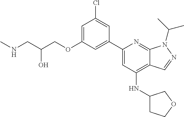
C(O)(CNC)COC1=CC(Cl)=CC(C2=CC(NC3CCOC3)=C3C(=N2)N(C(C)C)N=C3)=C1
